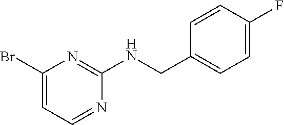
C1(Br)=CC=NC(NCC2=CC=C(F)C=C2)=N1
